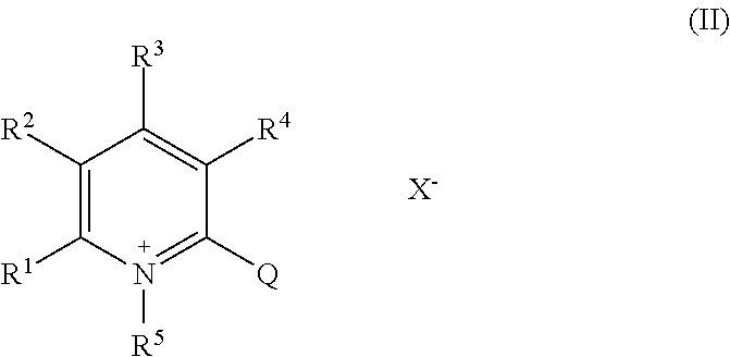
C1([R2])=C([R1])N([R5])=C([Q])C([R4])=C1[R3].[X-]
